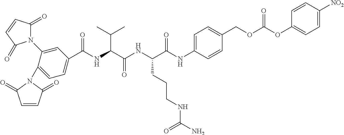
C1=C(N2C(=O)C=CC2=O)C(N2C(=O)C=CC2=O)=CC=C1C(NC(C(NC(C(NC1=CC=C(COC(OC2=CC=C([NO2])C=C2)=O)C=C1)=O)CCCNC(N)=O)=O)C(C)C)=O
